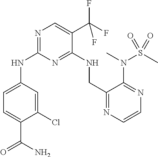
C1(Cl)=CC(NC2=NC=C(C(F)(F)F)C(NCC3=NC=CN=C3N(S(C)(=O)=O)C)=N2)=CC=C1C(N)=O
